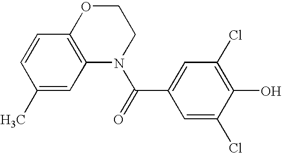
C1(C)=CC2=C(C=C1)OCCN2C(=O)C1=CC(Cl)=C(O)C(Cl)=C1
